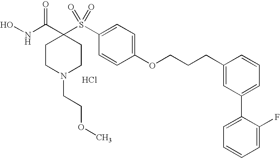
Cl.N(C(C1(S(C2=CC=C(OCCCC3=CC(C4=CC=CC=C4F)=CC=C3)C=C2)(=O)=O)CCN(CCOC)CC1)=O)O
